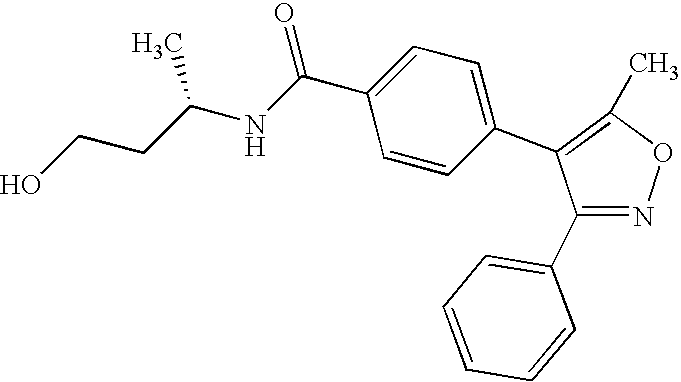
C1(C2=CC=CC=C2)=NOC(C)=C1C1=CC=C(C(NC(CCO)C)=O)C=C1
